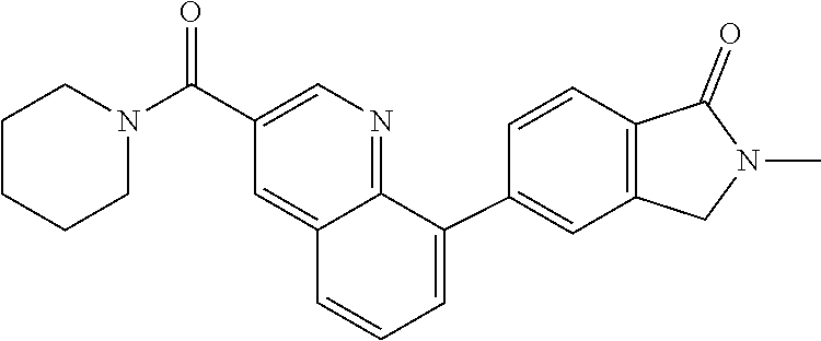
C1CCCCN1C(C1=CN=C2C(=C1)C=CC=C2C1=CC2=C(C=C1)C(=O)N(C)C2)=O
